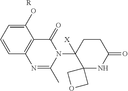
C1(O)=CC=CC2=C1C(=O)N(C1([X])C3(NC(=O)CC1)COC3)C(C)=N2.[R]
